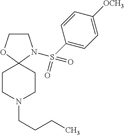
C1CN(S(C2=CC=C([OCH3])C=C2)(=O)=O)C2(O1)CCN(CCCC)CC2
